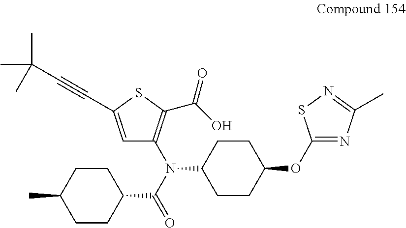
C1CC(C(N(C2=C(C(O)=O)SC(C#CC(C)(C)C)=C2)C2CCC(OC3=NC(C)=NS3)CC2)=O)CCC1C
